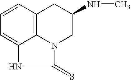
C1=CC2=C3C(=C1)NC(=S)N3CC(NC)C2
